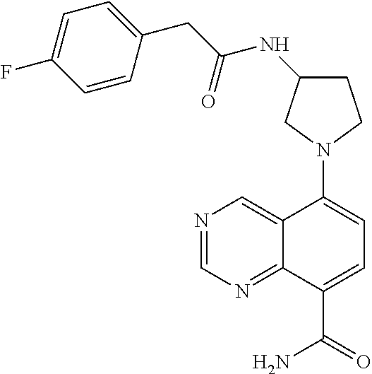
C12=CN=CN=C1C(C(=O)N)=CC=C2N1CCC(NC(CC2=CC=C(F)C=C2)=O)C1
